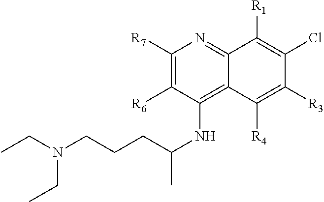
C1([R7])=C([R6])C(NC(C)CCCN(CC)CC)=C2C(=N1)C([R1])=C(Cl)C([R3])=C2[R4]
